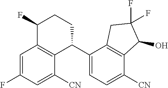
C1=C(F)C=C([CN])C2=C1C(F)CCC2C1=CC=C([CN])C2=C1CC(F)(F)C2O
